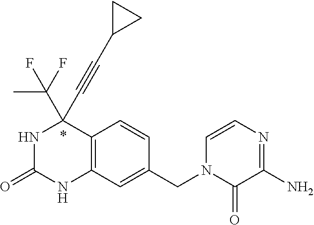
N1C(=O)NC2=C(C1(C#CC1CC1)C(F)(C)F)C=CC(CN1C(=O)C(N)=NC=C1)=C2
